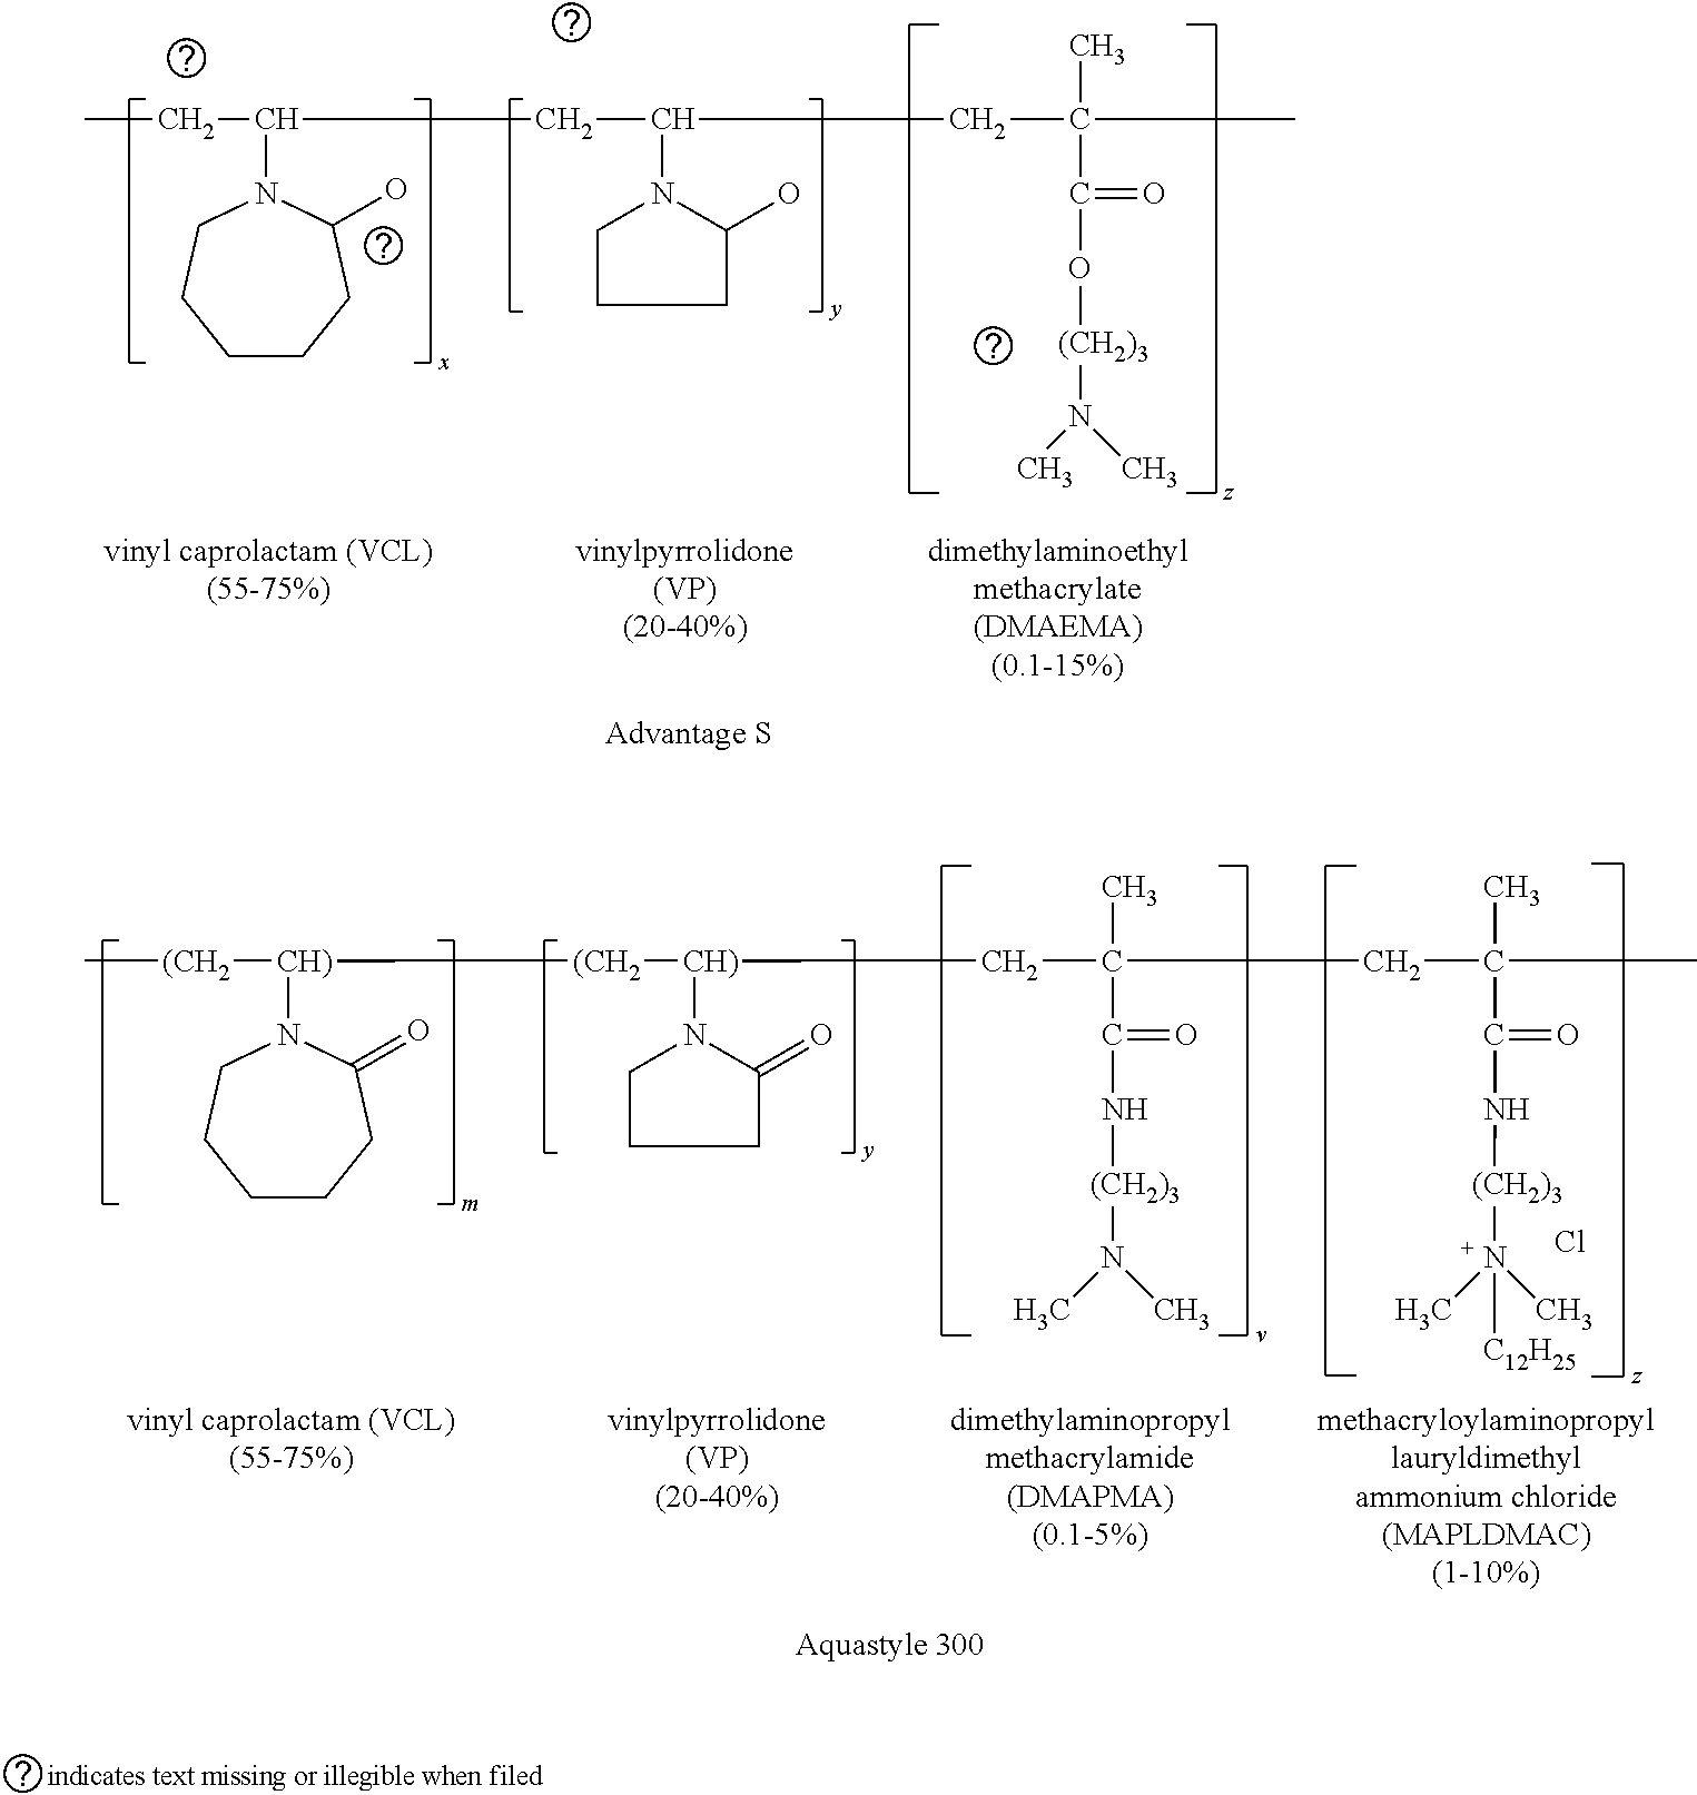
CCC(CC(CC(C)(C)C(O[(CH2)3]N(C)C)=O)N1C(O)CCC1)N1CCCCCC1O.C[(CH2][CH)]([(CH2][CH)](CC(C)(C(N[(CH2)3]N(C)C)=O)CC(C)(C(N[(CH2)3]N(C)(C)[C12H25])=O)C)N1C(=O)CCC1)N1CCCCCC1=O.Cl
